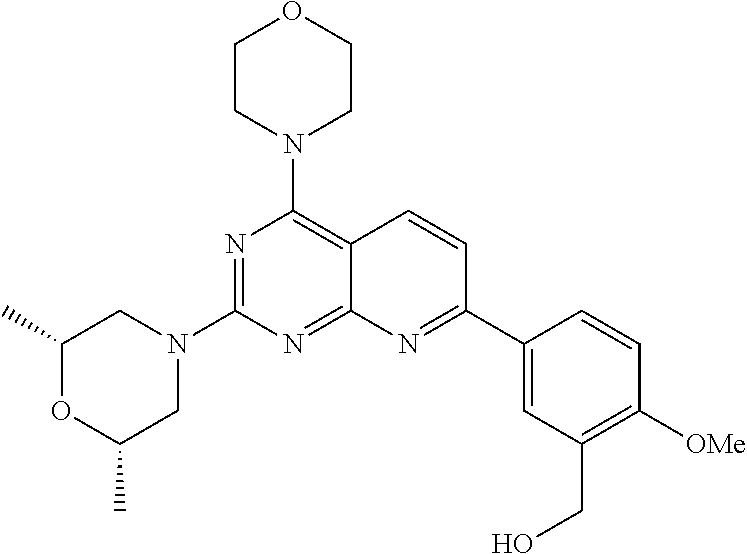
C12=NC(N3CC(C)OC(C)C3)=NC(N3CCOCC3)=C1C=CC(C1=CC(CO)=C([OMe])C=C1)=N2
